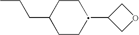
C1(CCC)CCC(C2COC2)CC1
